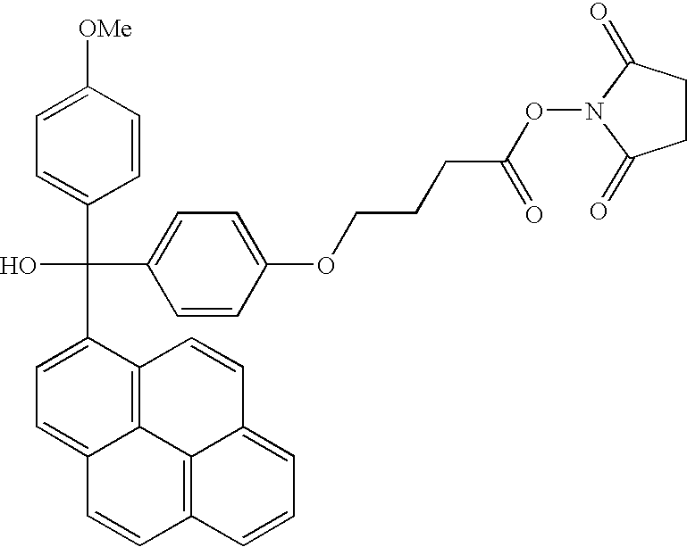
C1=CC([OMe])=CC=C1C(C1=CC=C2C3=C1C=CC1=CC=CC(=C31)C=C2)(C1=CC=C(OCCCC(ON2C(=O)CCC2=O)=O)C=C1)O
